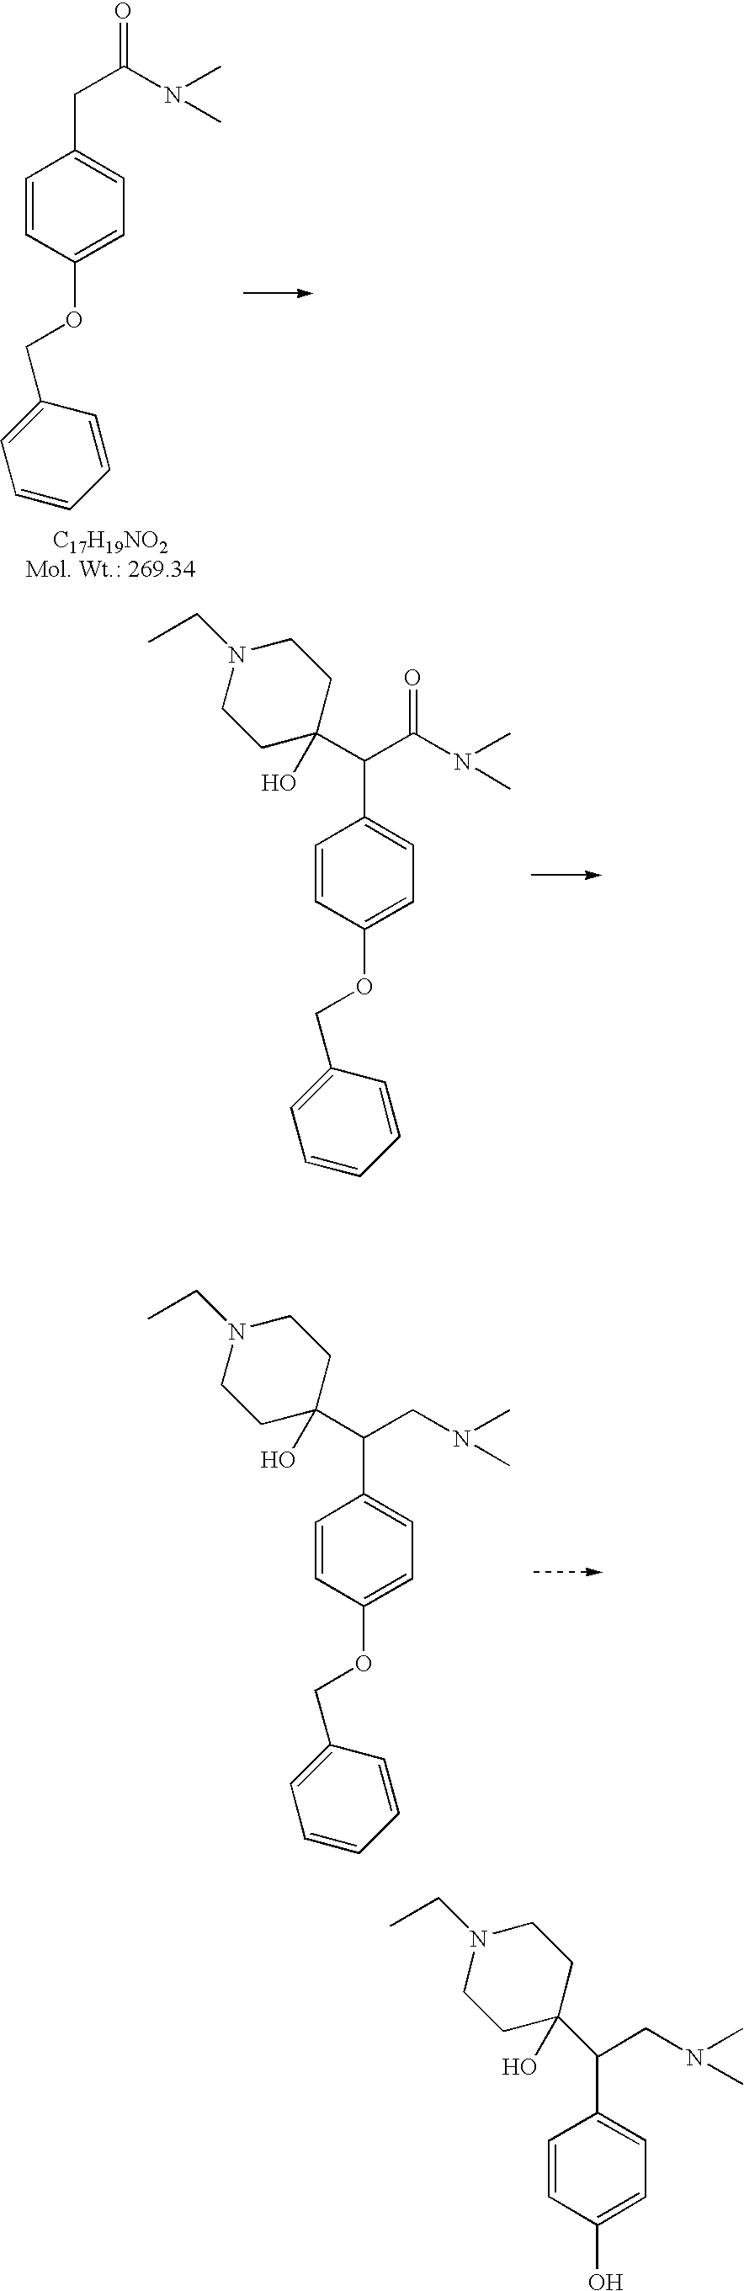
C1=CC(OCC2=CC=CC=C2)=CC=C1CC(N(C)C)=O.C1=CC(OCC2=CC=CC=C2)=CC=C1C(C(N(C)C)=O)C1(O)CCN(CC)CC1.C1=CC(OCC2=CC=CC=C2)=CC=C1C(CN(C)C)C1(O)CCN(CC)CC1.C1=CC(O)=CC=C1C(CN(C)C)C1(O)CCN(CC)CC1
